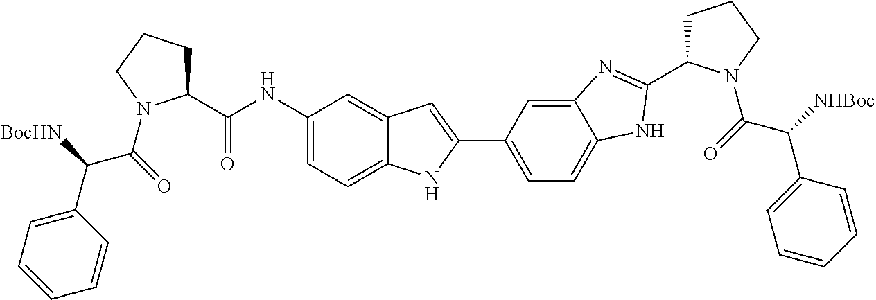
C1(NC(C2CCCN2C(C(C2=CC=CC=C2)[BocHN])=O)=O)=CC=C2C(=C1)C=C(C1=CC=C3C(=C1)N=C(C1CCCN1C(C(C1=CC=CC=C1)[NHBoc])=O)N3)N2
